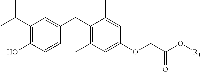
C1(C(C)C)=C(O)C=CC(CC2=C(C)C=C(OCC(O[R1])=O)C=C2C)=C1
